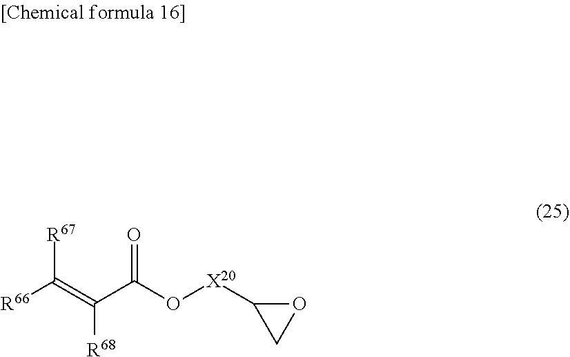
[R66]C(=C(C(O[X20]C1CO1)=O)[R68])[R67]
